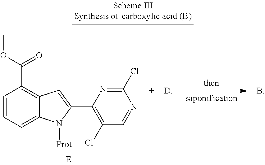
C1=C2C(=C(C(OC)=O)C=C1)C=C(C1=C(Cl)C=NC(Cl)=N1)N2[Prot]
